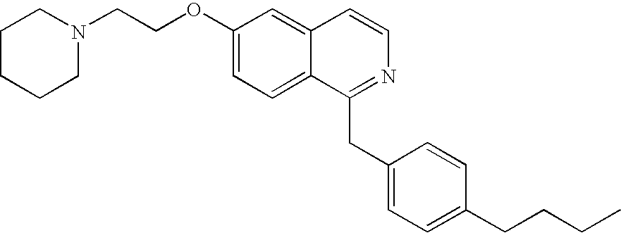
C1CCCN(CCOC2=CC=C3C(=C2)C=CN=C3CC2=CC=C(CCCC)C=C2)C1
